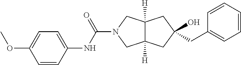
C(N1CC2([H])C([H])(C1)CC(CC1=CC=CC=C1)(O)C2)(=O)NC1=CC=C(OC)C=C1
